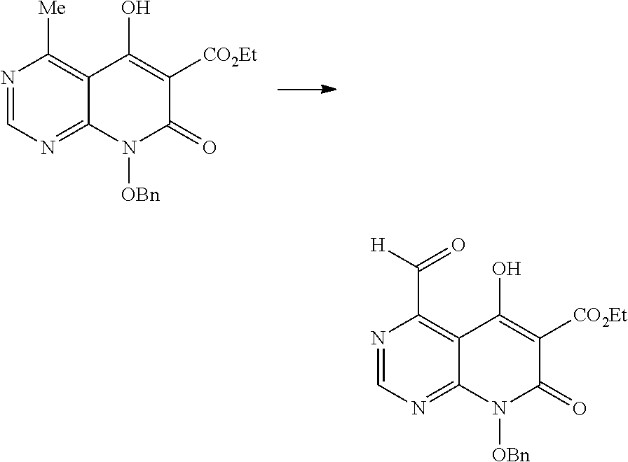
N1=CN=C2C(=C1[Me])C(O)=C([CO2Et])C(=O)N2[OBn].N1=CN=C2C(=C1C([H])=O)C(O)=C([CO2Et])C(=O)N2[OBn]
